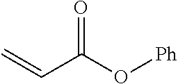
C(C(O[Ph])=O)=C
